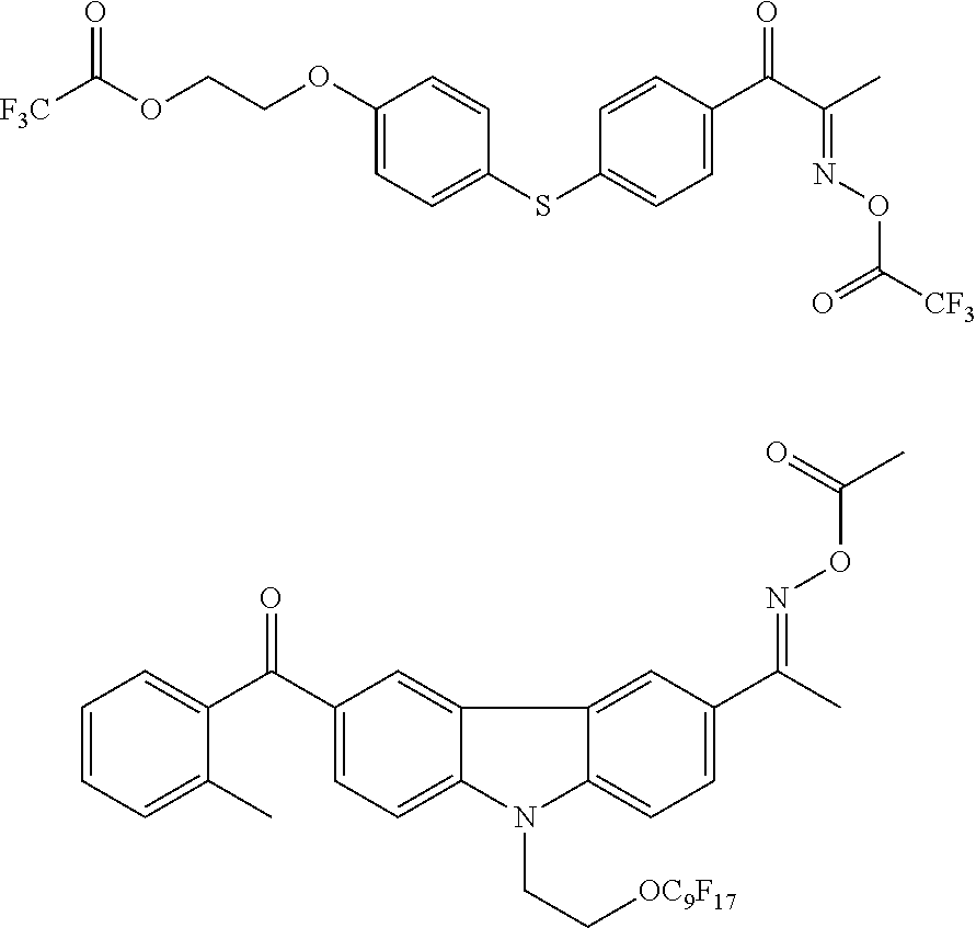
C1(OCCOC([F3C])=O)=CC=C(SC2=CC=C(C(C(C)=NOC([CF3])=O)=O)C=C2)C=C1.C1=CC=C(C)C(C(C2=CC=C3C(=C2)C2=CC(C(C)=NOC(C)=O)=CC=C2N3CC[OC9F17])=O)=C1
